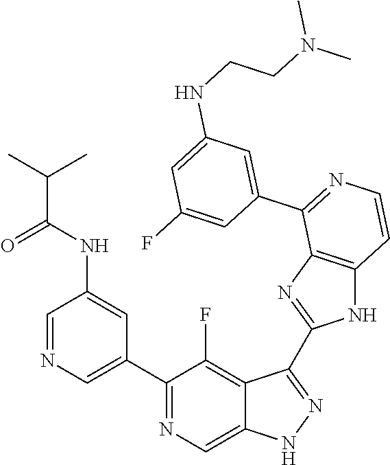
C1=NC=C(C2=NC=C3C(=C2F)C(C2=NC4=C(N2)C=CN=C4C2=CC(NCCN(C)C)=CC(F)=C2)=NN3)C=C1NC(C(C)C)=O
